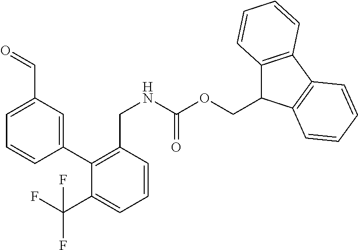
C1(C2=C(CNC(OCC3C4=C(C5=C3C=CC=C5)C=CC=C4)=O)C=CC=C2C(F)(F)F)=CC(C=O)=CC=C1
